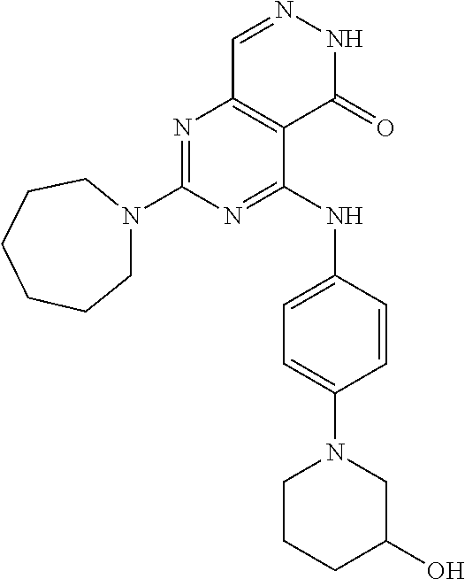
N1=C(N2CCCCCC2)N=C(NC2=CC=C(N3CCCC(O)C3)C=C2)C2=C1C=NNC2=O
